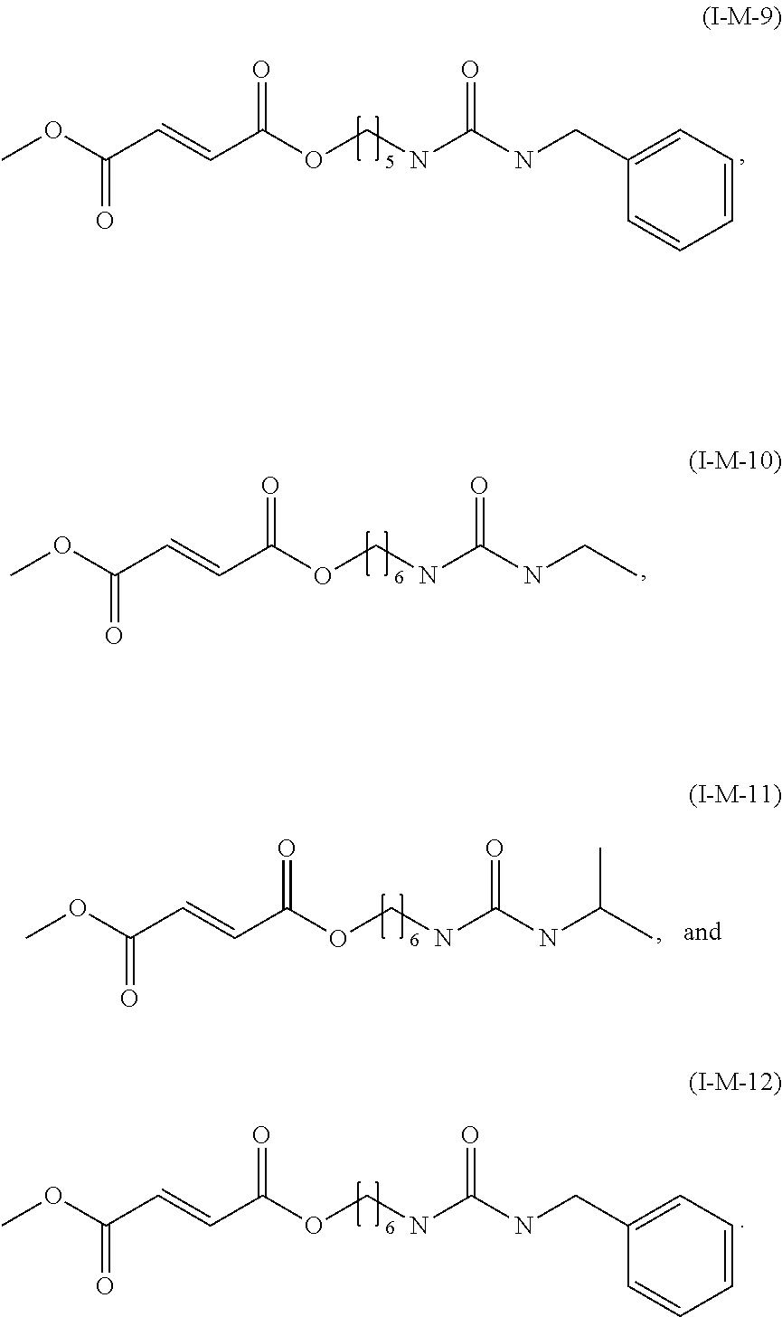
COC(C=CC(OCNC(NCC)=O)=O)=O.COC(C=CC(OCNC(NCC1=CC=CC=C1)=O)=O)=O.COC(C=CC(OCNC(NCC1=CC=CC=C1)=O)=O)=O.COC(C=CC(OCNC(NC(C)C)=O)=O)=O
